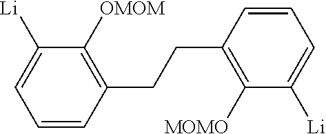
C1=CC(CCC2=C([MOMO])C([Li])=CC=C2)=C([OMOM])C([Li])=C1
